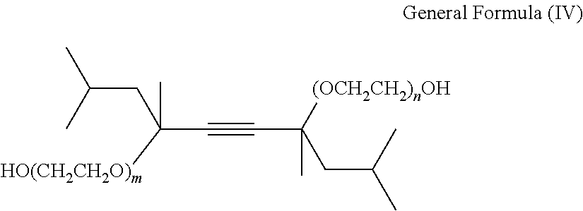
CC(C)CC(C#CC(CC(C)C)(C)[(OCH2CH2)nOH])(C)[HO(CH2CH2O)m]
